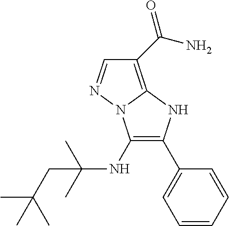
C1(C(N)=O)=C2N(N=C1)C(NC(C)(C)CC(C)(C)C)=C(C1=CC=CC=C1)N2
